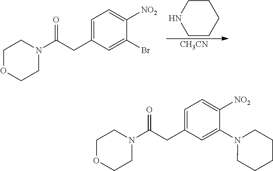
C1=C(CC(N2CCOCC2)=O)C=C(Br)C([NO2])=C1.C1CNCCC1.[CH3CN].C1=C(CC(N2CCOCC2)=O)C=C(N2CCCCC2)C([NO2])=C1
